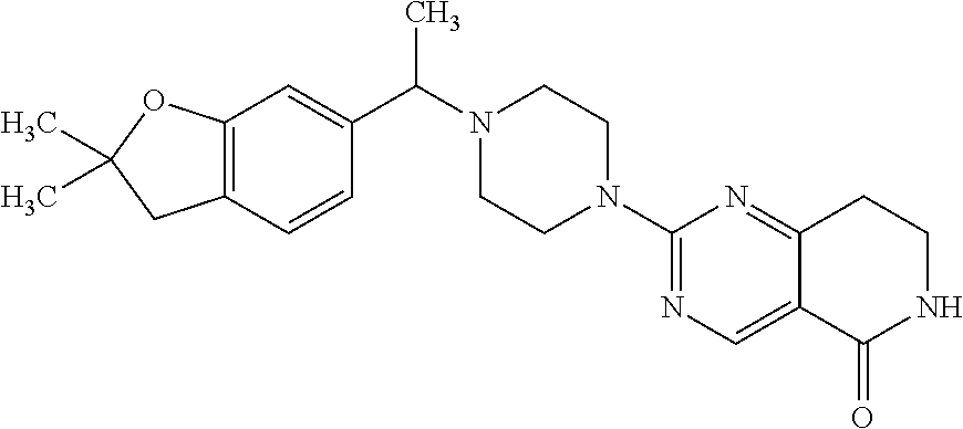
C12=C(C=CC(C(C)N3CCN(C4=NC=C5C(=N4)CCNC5=O)CC3)=C1)CC(C)(C)O2
